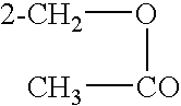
[2-CH2]O[CO]C
